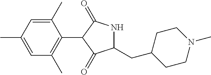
C1(C)=CC(C)=CC(C)=C1C1C(=O)NC(CC2CCN(C)CC2)C1=O
